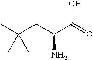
CC(CC(C(=O)O)N)(C)C
